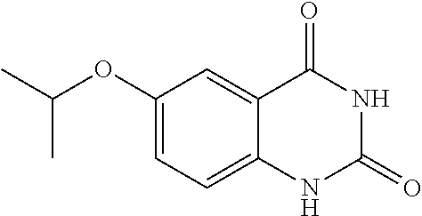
C1=C(OC(C)C)C=C2C(=C1)NC(=O)NC2=O
